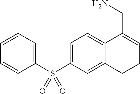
C1=CC=CC(S(C2=CC=C3C(=C2)CCC=C3CN)(=O)=O)=C1
